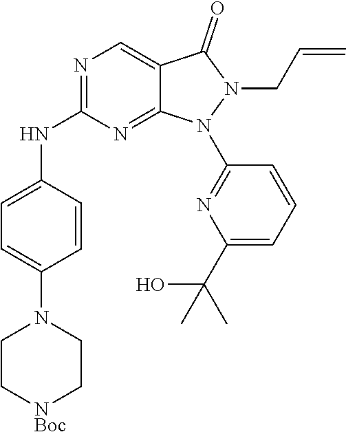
N1=C(NC2=CC=C(N3CC[NBoc]CC3)C=C2)N=C2C(=C1)C(=O)N(CC=C)N2C1=NC(C(O)(C)C)=CC=C1
